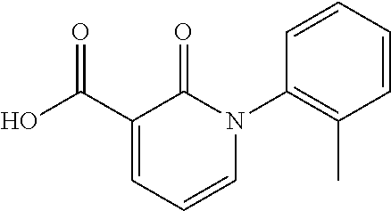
C1=CC=CC(C)=C1N1C(=O)C(C(O)=O)=CC=C1
